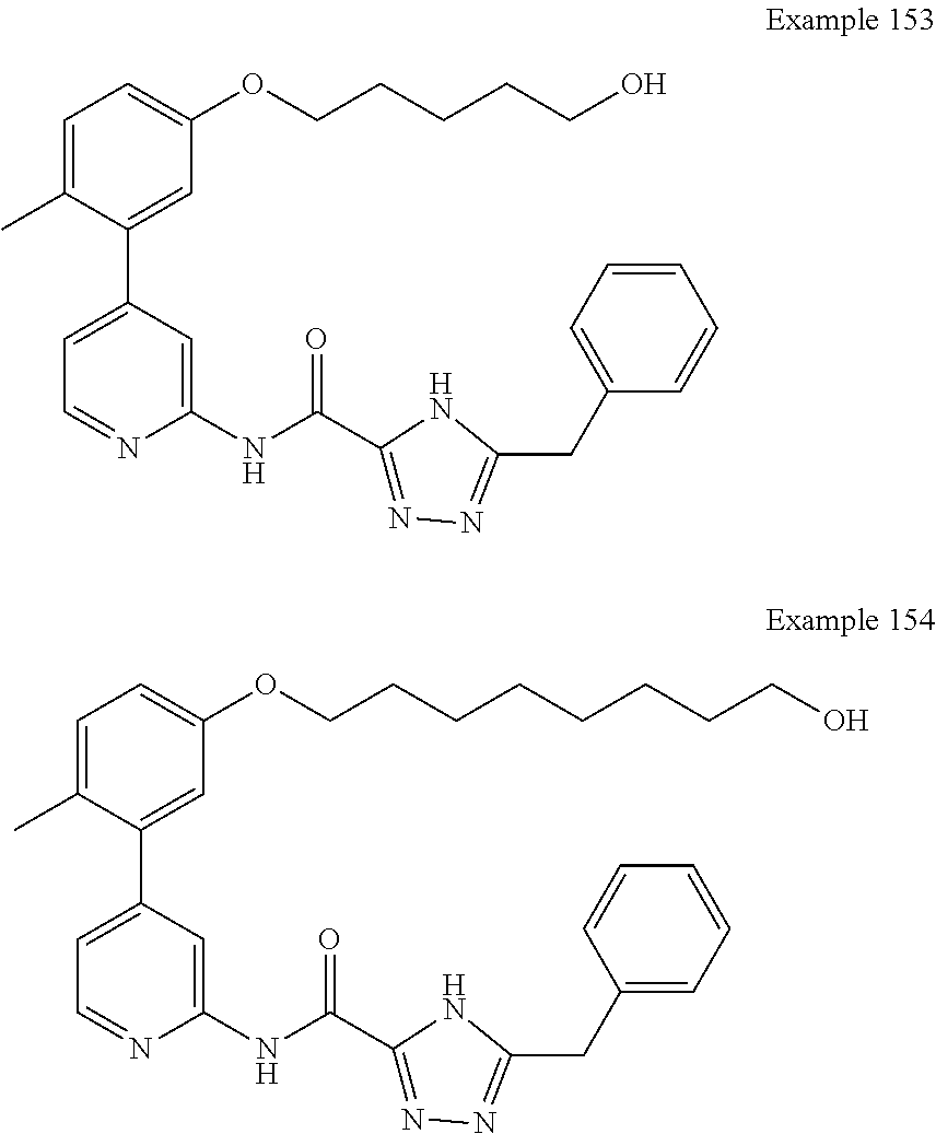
C1(C2=CC=NC(NC(C3=NN=C(CC4=CC=CC=C4)N3)=O)=C2)=CC(OCCCCCO)=CC=C1C.C1(C2=CC=NC(NC(C3=NN=C(CC4=CC=CC=C4)N3)=O)=C2)=CC(OCCCCCCCCO)=CC=C1C
